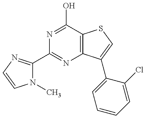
C1(C2=NC=CN2C)=NC2=C(C(O)=N1)SC=C2C1=CC=CC=C1Cl
